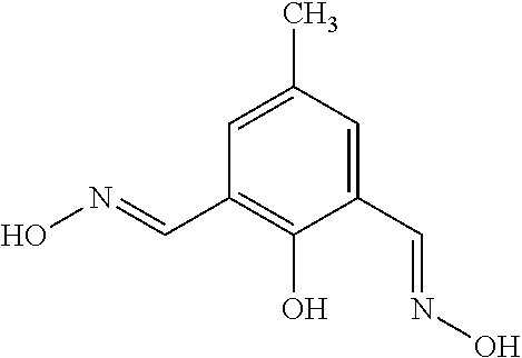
C1=C(C)C=C(C=NO)C(O)=C1C=NO
